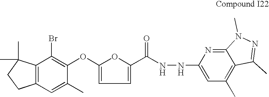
C12=C(C(Br)=C(OC3=CC=C(C(NNC4=CC(C)=C5C(=N4)N(C)N=C5C)=O)O3)C(C)=C1)C(C)(C)CC2
